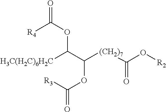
O(C(C([(CH2)7]C(=O)O[R2])OC(=O)[R3])[H3C(H2C)6H2C])C(=O)[R4]
